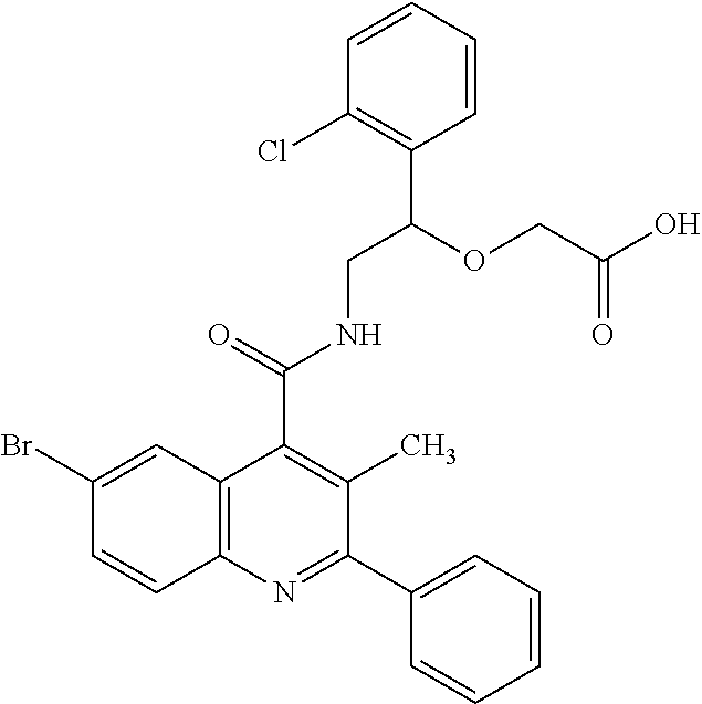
C1=CC(Cl)=C(C(OCC(O)=O)CNC(C2=C(C)C(C3=CC=CC=C3)=NC3=C2C=C(Br)C=C3)=O)C=C1
